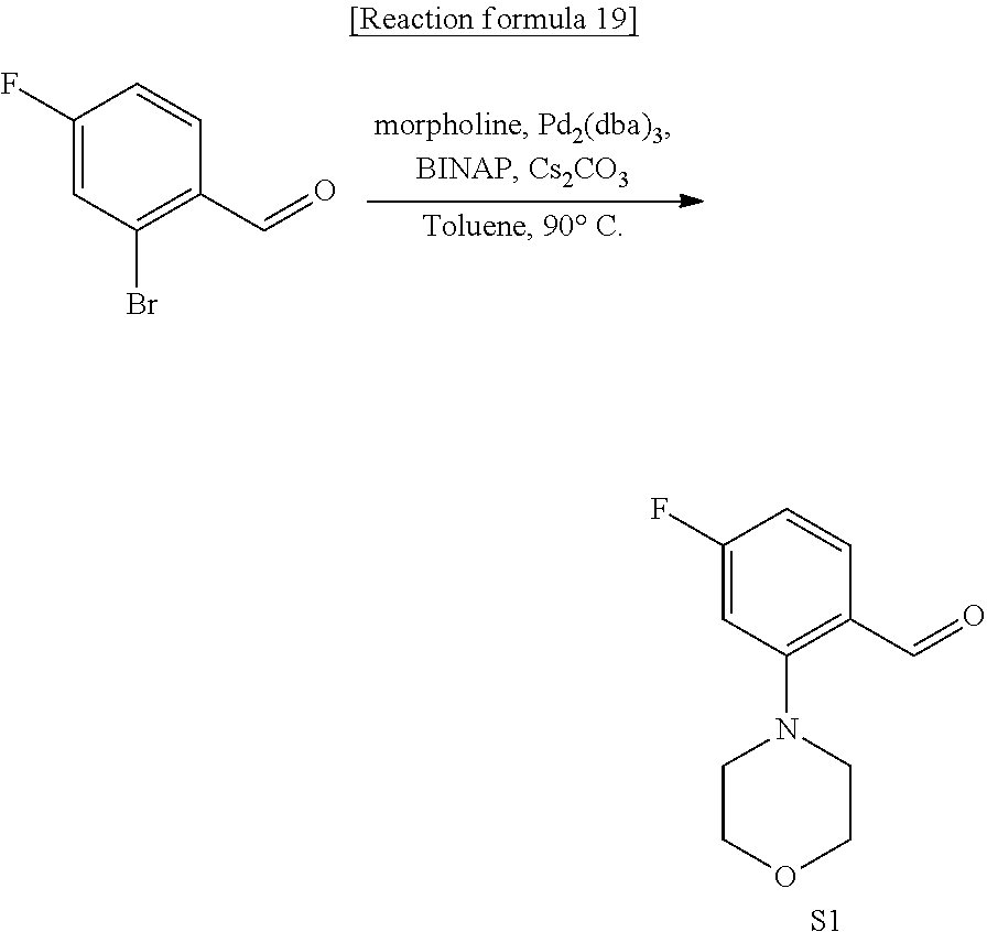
C1(F)=CC(Br)=C(C=O)C=C1.C1(F)=CC(N2CCOCC2)=C(C=O)C=C1.[S1]
